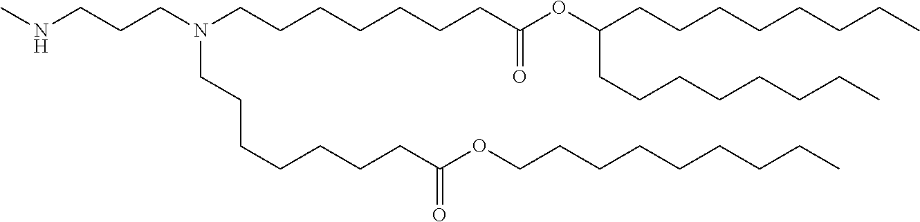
C(CC)CCCCCCOC(CCCCCCCN(CCCCCCCC(OC(CCCCCCCC)CCCCCCCC)=O)CCCNC)=O
